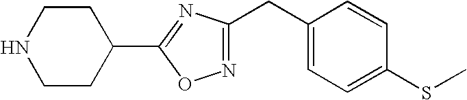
C1CNCCC1C1=NC(CC2=CC=C(SC)C=C2)=NO1
